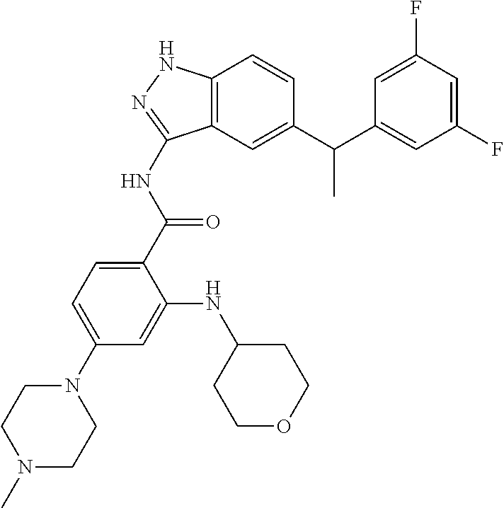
C1(F)=CC(F)=CC(C(C2=CC3=C(C=C2)NN=C3NC(=O)C2=CC=C(N3CCN(C)CC3)C=C2NC2CCOCC2)C)=C1
